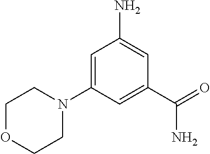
C1=C(N2CCOCC2)C=C(C(N)=O)C=C1N
